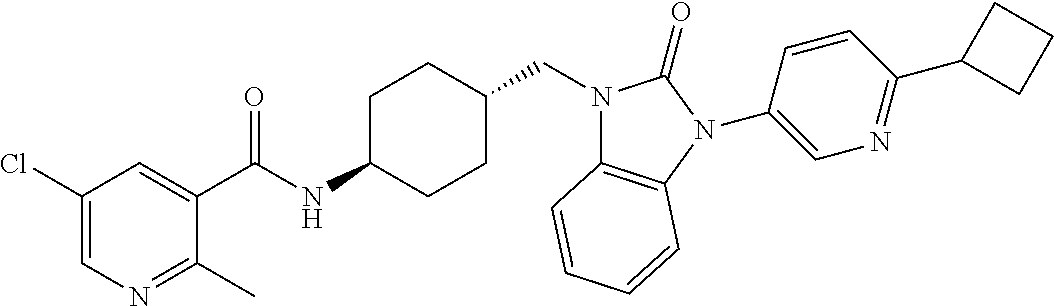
C1(Cl)=CN=C(C)C(C(NC2CCC(CN3C4=C(N(C5=CN=C(C6CCC6)C=C5)C3=O)C=CC=C4)CC2)=O)=C1
